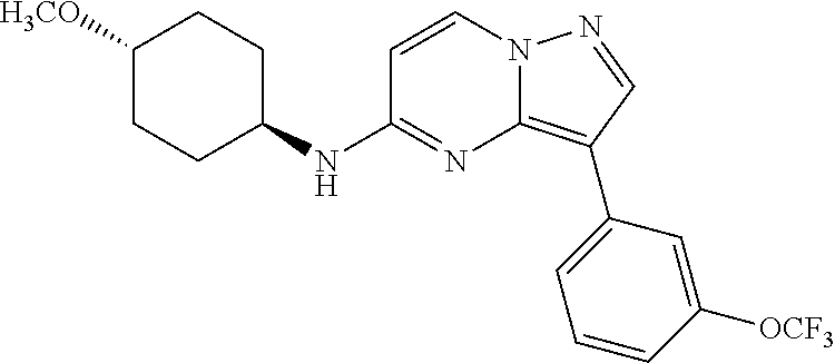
C1CC([H3CO])CCC1NC1=NC2=C(C3=CC=CC([OCF3])=C3)C=NN2C=C1
